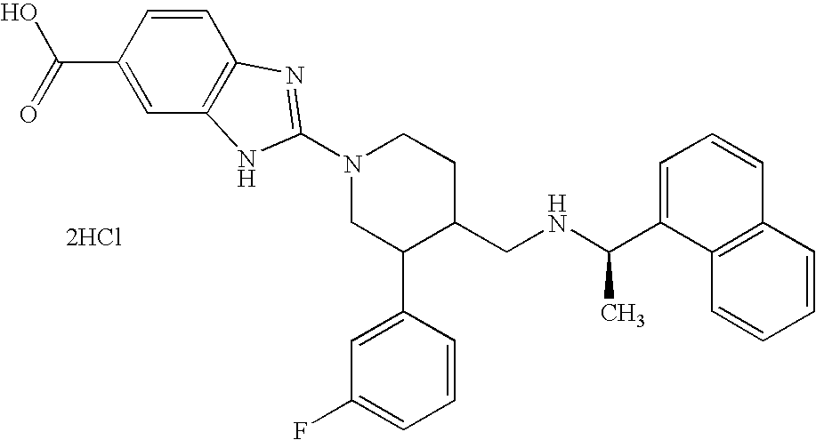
OC(C1=CC2=C(C=C1)N=C(N1CC(C3=CC(F)=CC=C3)C(CNC(C)C3=CC=CC4=C3C=CC=C4)CC1)N2)=O.[2HCl]
